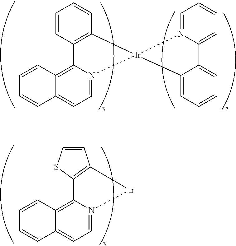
C1=CC2=C(C=C1)[Ir]1(N3=CC=C4C(=C23)C=CC=C4)N2=CC=CC=C2C2=CC=CC=C21.C12=C([Ir]N3=CC=C4C(=C13)C=CC=C4)C=CS2
